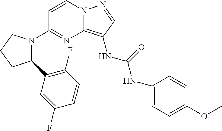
C1=CN2C(=C(NC(NC3=CC=C(OC)C=C3)=O)C=N2)N=C1N1C(C2=C(F)C=CC(F)=C2)CCC1
